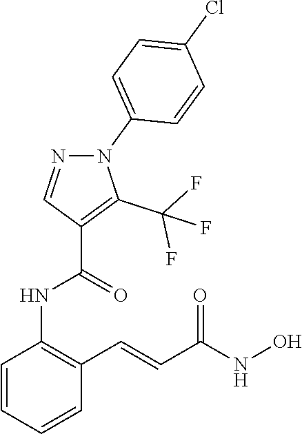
C1=CC=CC(C=CC(NO)=O)=C1NC(C1=C(C(F)(F)F)N(C2=CC=C(Cl)C=C2)N=C1)=O
